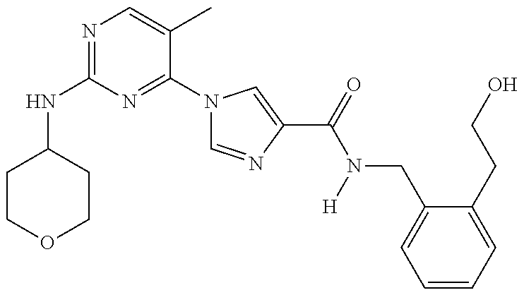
C1COCCC1NC1=NC=C(C)C(N2C=NC(C(=O)N([H])CC3=CC=CC=C3CCO)=C2)=N1
